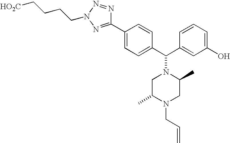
C1(C(C2=CC(O)=CC=C2)N2CC(C)N(CC=C)CC2C)=CC=C(C2=NN(CCCC[HO2C])N=N2)C=C1
